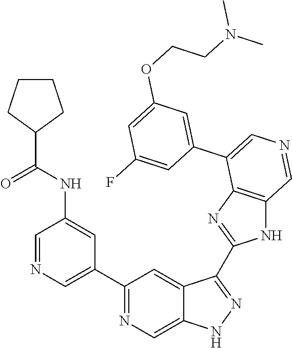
C1(C2=CN=CC(NC(C3CCCC3)=O)=C2)=NC=C2C(=C1)C(C1=NC3=C(N1)C=NC=C3C1=CC(OCCN(C)C)=CC(F)=C1)=NN2
